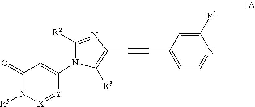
C1(=O)N([R5])[X]=[Y]C(N2C([R3])=C(C#CC3=CC=NC([R1])=C3)N=C2[R2])=C1
